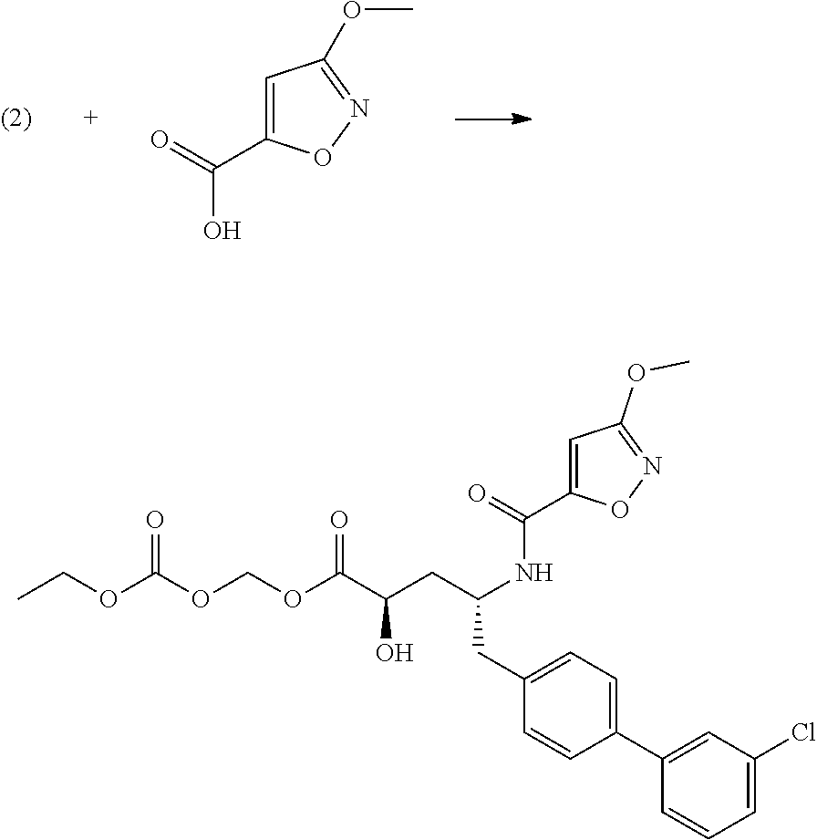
OC(=O)C1=CC(OC)=NO1.CCOC(OCOC(C(CC(CC1=CC=C(C2=CC(Cl)=CC=C2)C=C1)NC(=O)C1=CC(OC)=NO1)O)=O)=O
